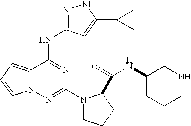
C12=CC=CN1N=C(N1CCCC1C(=O)NC1CCCNC1)N=C2NC1=NNC(C2CC2)=C1
